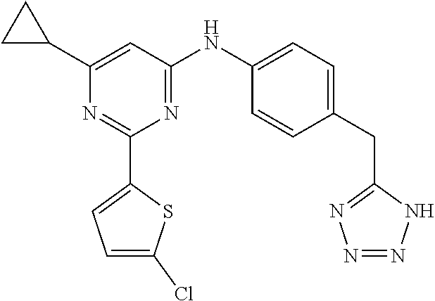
C1(C2CC2)=CC(NC2=CC=C(CC3=NN=NN3)C=C2)=NC(C2=CC=C(Cl)S2)=N1
